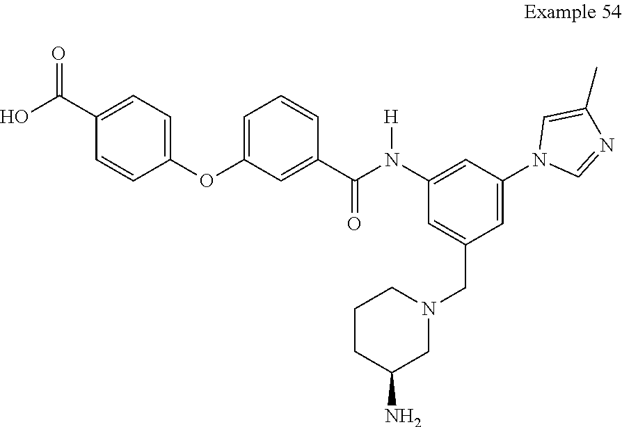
C1=C(CN2CCCC(N)C2)C=C(N2C=NC(C)=C2)C=C1N(C(C1=CC(OC2=CC=C(C(O)=O)C=C2)=CC=C1)=O)[H]
